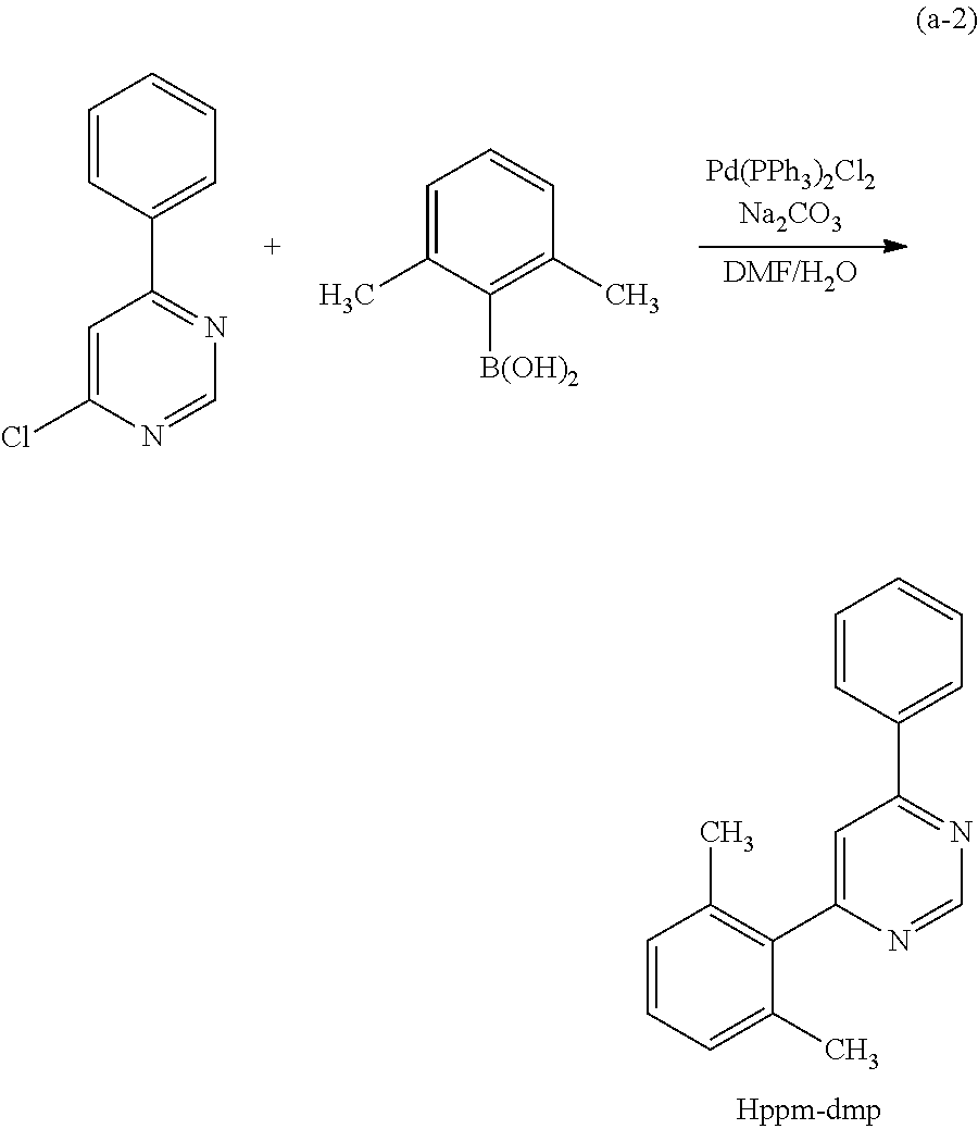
C1=C(Cl)N=CN=C1C1=CC=CC=C1.C1=C(C)C([B(OH)2])=C(C)C=C1.C1=C(C2=C(C)C=CC=C2C)N=CN=C1C1=CC=CC=C1
